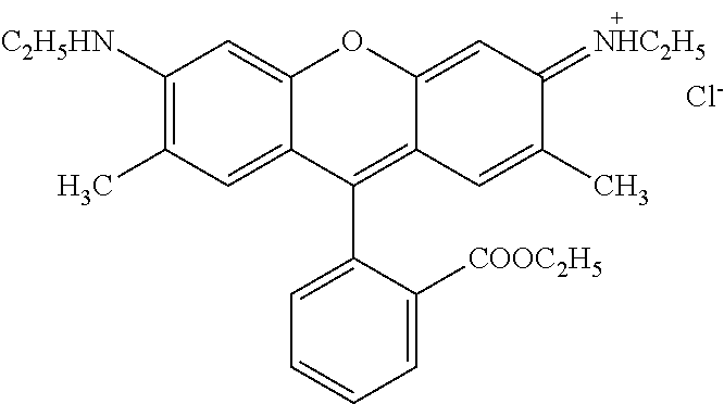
C1([C2H5HN])=C(C)C=C2C(=C1)OC1=CC(=[NHC2H5])C(C)=CC1=C2C1=CC=CC=C1[COOC2H5].[Cl-]
